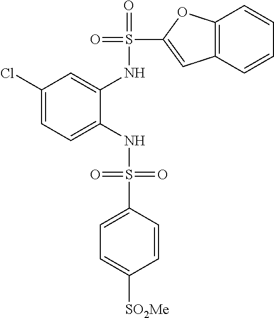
C1(Cl)=CC=C(NS(=O)(=O)C2=CC=C([SO2Me])C=C2)C(NS(=O)(C2=CC3=C(O2)C=CC=C3)=O)=C1
